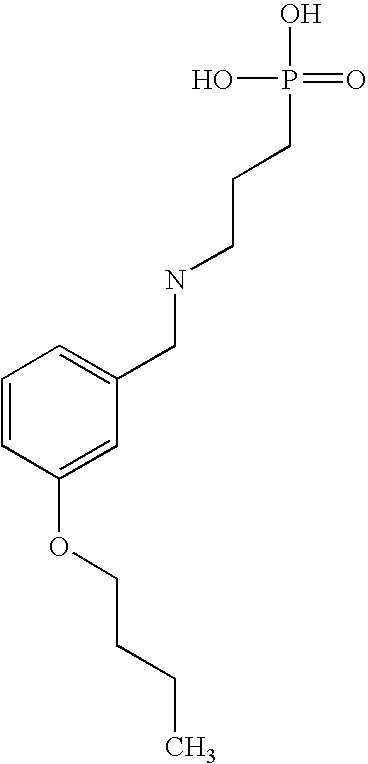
C1=CC(OCCCC)=CC(CNCCCP(=O)(O)O)=C1
